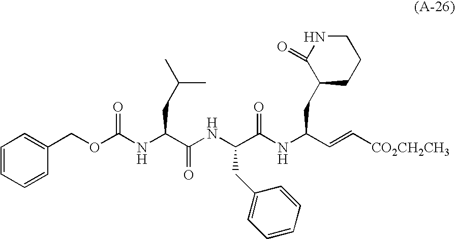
C1(COC(NC(C(NC(C(NC(C=C[CO2CH2CH3])CC2CCCNC2=O)=O)CC2=CC=CC=C2)=O)CC(C)C)=O)=CC=CC=C1
